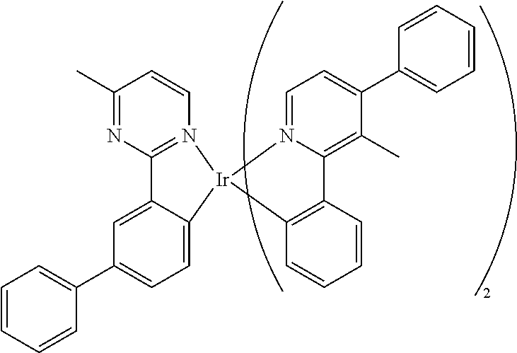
C1=CC=CC(C2=CC=C3C(=C2)C2=N(C=CC(C)=N2)[Ir]32N3=CC=C(C4=CC=CC=C4)C(C)=C3C3=C2C=CC=C3)=C1
